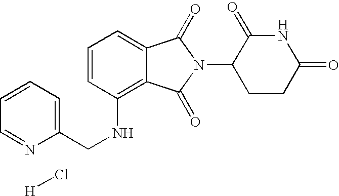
C(C1=CC=CC=N1)NC1=C2C(=CC=C1)C(=O)N(C1CCC(=O)NC1=O)C2=O.[H]Cl
